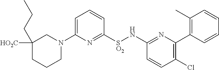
C1=C(N2CC([HO2C])(CCC)CCC2)N=C([SO2]NC2=NC(C3=C(C)C=CC=C3)=C(Cl)C=C2)C=C1
